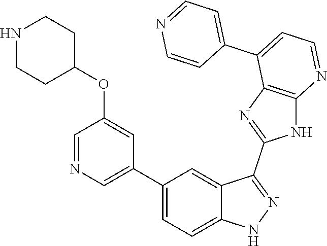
C1(C2=CC=C3C(=C2)C(C2=NC4=C(N2)N=CC=C4C2=CC=NC=C2)=NN3)=CN=CC(OC2CCNCC2)=C1
